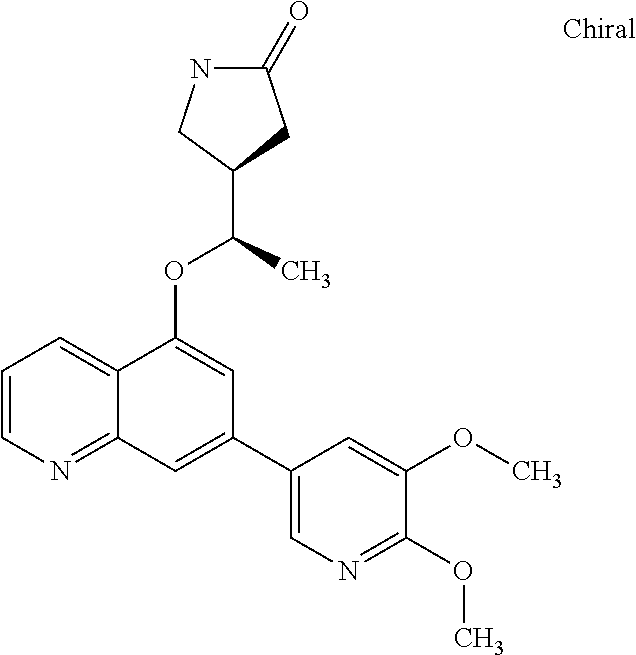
C1=CN=C2C(=C1)C(OC(C)C1CC(=O)NC1)=CC(C1=CN=C(OC)C(OC)=C1)=C2
